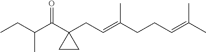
C(C1(CC=C(CCC=C(C)C)C)CC1)(C(CC)C)=O
